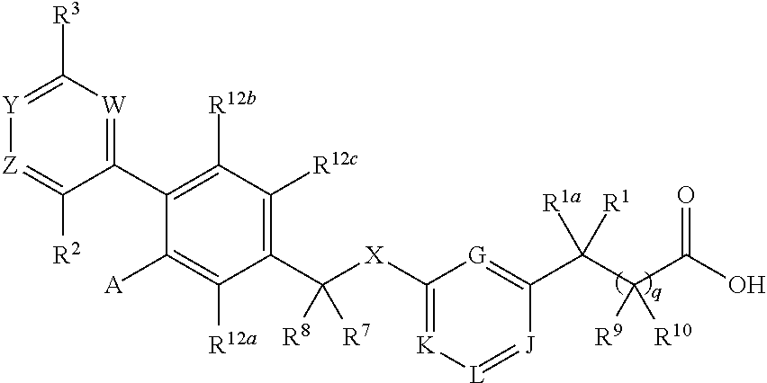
[Y]1=C([R3])[W]=C(C2=C([R12b])C([R12c])=C(C([X]C3=[K][L]=[J]C(C(C(C(O)=O)([R9])[R10])([R1a])[R1])=[G]3)([R8])[R7])C([R12a])=C2[A])C([R2])=[Z]1
